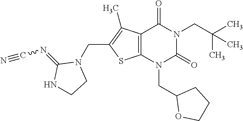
C12=C(N(CC3OCCC3)C(=O)N(CC(C)(C)C)C1=O)SC(CN1C(=NC#N)NCC1)=C2C
